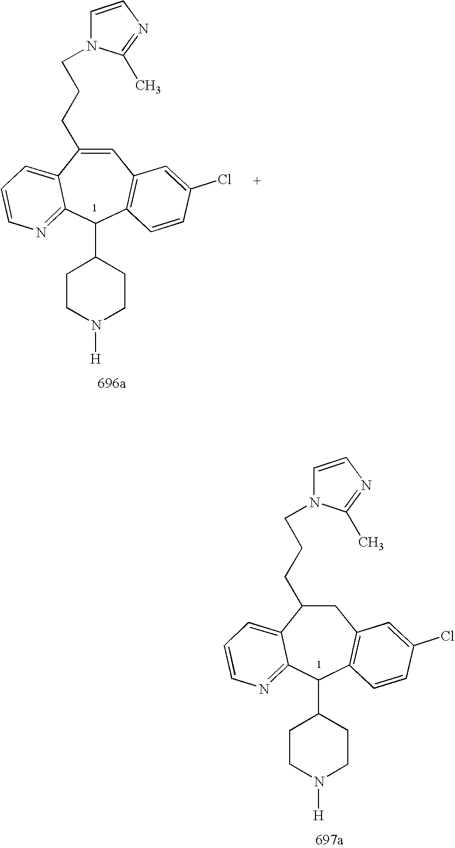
C1=C(CCCN2C=CN=C2C)C2=CC=CN=C2C(C2CCN([H])CC2)C2=C1C=C(Cl)C=C2.C1C(CCCN2C=CN=C2C)C2=CC=CN=C2C(C2CCN([H])CC2)C2=C1C=C(Cl)C=C2
